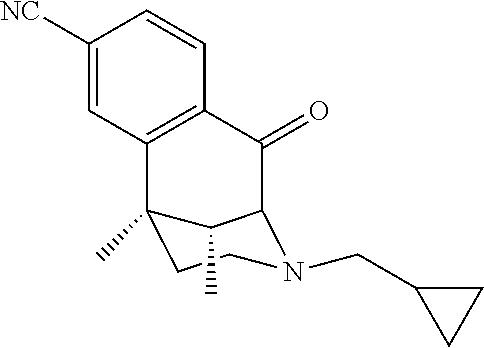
C1([NC])=CC2=C(C=C1)C(=O)C1C(C)C2(C)CCN1CC1CC1
